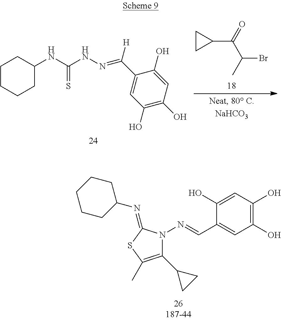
C1CCCC(NC(=S)NN=C(C2=CC(O)=C(O)C=C2O)[H])C1.C1CC1C(=O)C(Br)C.C1(O)=CC(O)=C(O)C=C1C=NN1C(C2CC2)=C(C)SC1=NC1CCCCC1
